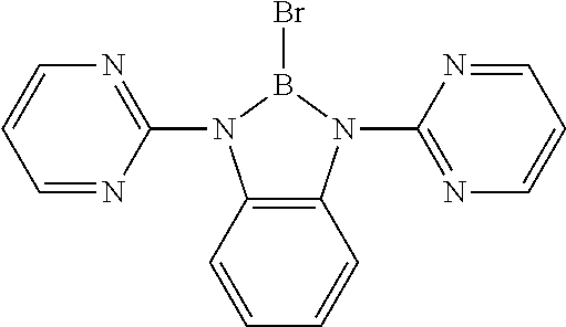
C1=NC(N2C3=C(N(C4=NC=CC=N4)B2Br)C=CC=C3)=NC=C1
